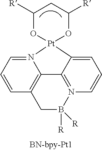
N12=CC=CC3=C1C1=N(B([R])([R])C3)C=CC=C1[Pt]21OC([R])CC([R])O1
